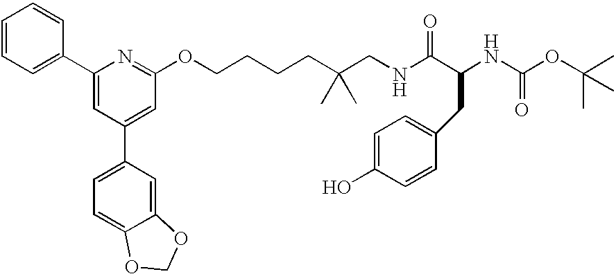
C1=CC=C(C2=CC(C3=CC=C4C(=C3)OCO4)=CC(OCCCCC(CNC(C(NC(OC(C)(C)C)=O)CC3=CC=C(O)C=C3)=O)(C)C)=N2)C=C1
